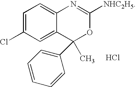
C1=C(Cl)C=C2C(=C1)N=C([NHC2H5])OC2(C1=CC=CC=C1)C.Cl
